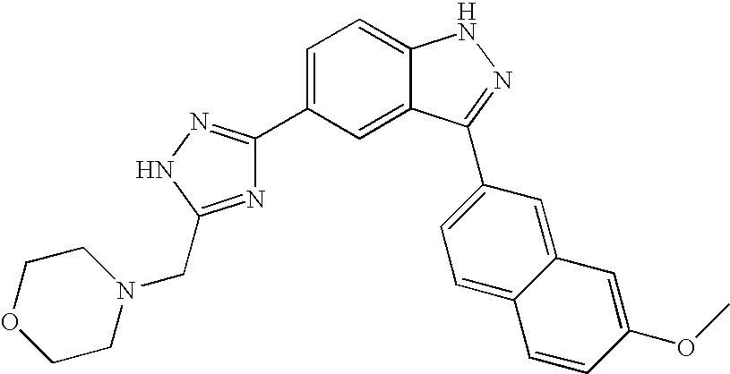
C1(C2=CC=C3C(=C2)C(C2=CC=C4C(=C2)C=C(OC)C=C4)=NN3)=NNC(CN2CCOCC2)=N1
